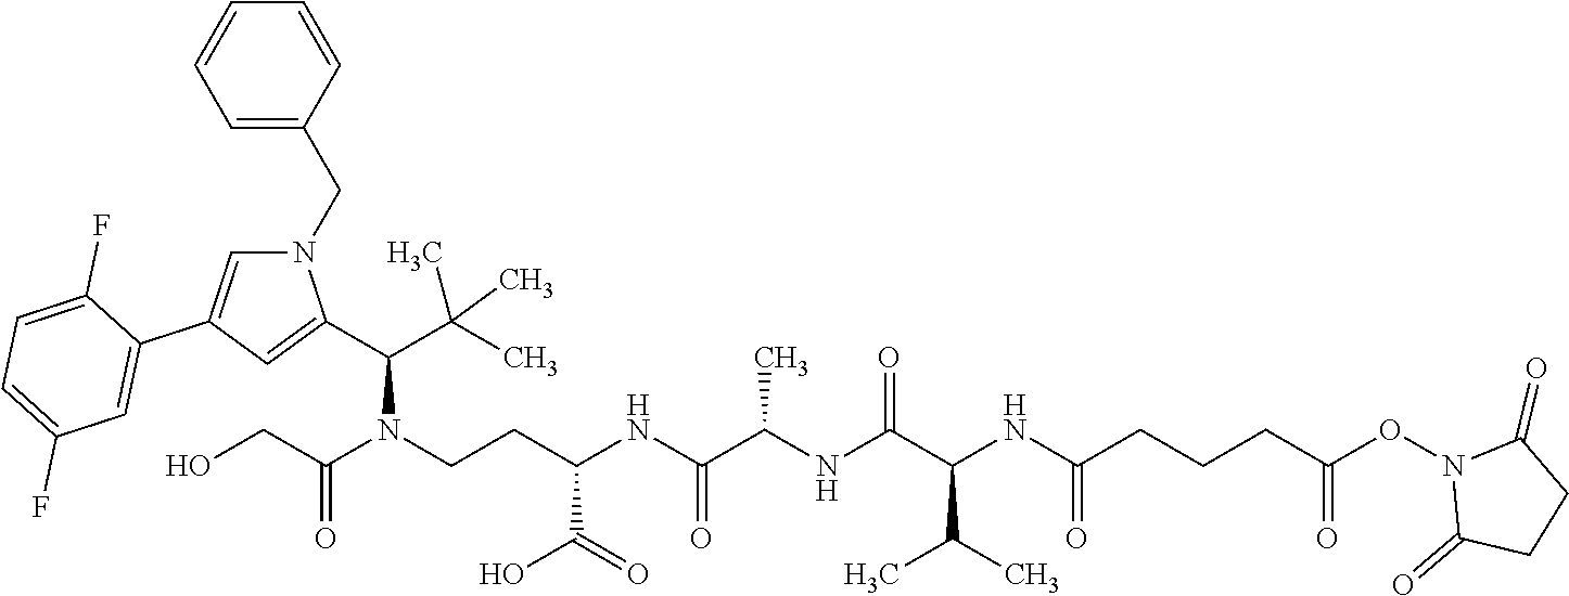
N1(CC2=CC=CC=C2)C=C(C2=CC(F)=CC=C2F)C=C1C(C(C)(C)C)N(CCC(NC(C(NC(C(NC(CCCC(ON1C(=O)CCC1=O)=O)=O)C(C)C)=O)C)=O)C(=O)O)C(CO)=O
